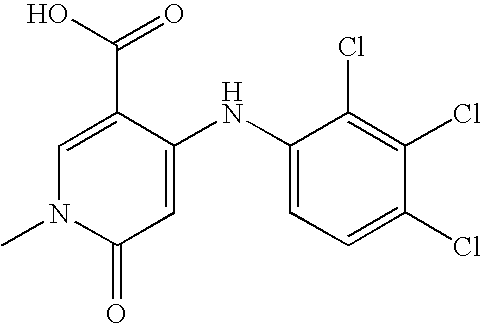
C1(C(=O)O)=CN(C)C(=O)C=C1NC1=CC=C(Cl)C(Cl)=C1Cl
